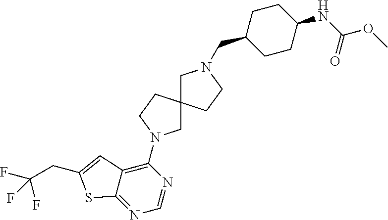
C1CC(NC(OC)=O)CCC1CN1CC2(CC1)CN(C1=C3C(=NC=N1)SC(CC(F)(F)F)=C3)CC2
